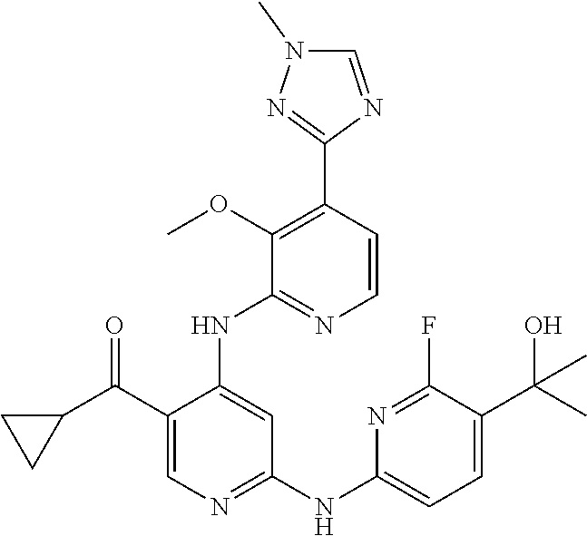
C1(C(C2CC2)=O)=CN=C(NC2=CC=C(C(C)(O)C)C(F)=N2)C=C1NC1=NC=CC(C2=NN(C)C=N2)=C1OC
